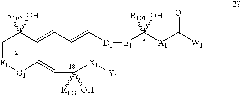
C([F1][G1]C=CC([X1][Y1])([R103])O)C(C=CC=C[D1][E1]C([A1]C([W1])=O)([R101])O)([R102])O
